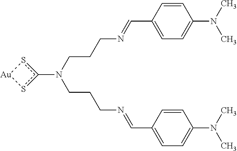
C(CN(CCCN=CC1=CC=C(N(C)C)C=C1)c1s[Au]s1)CN=CC1=CC=C(N(C)C)C=C1
